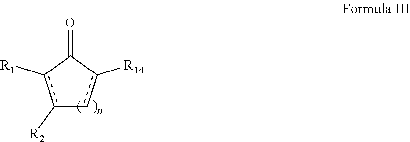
c1([R2])c([R1])C(=O)c([R14])c-1
